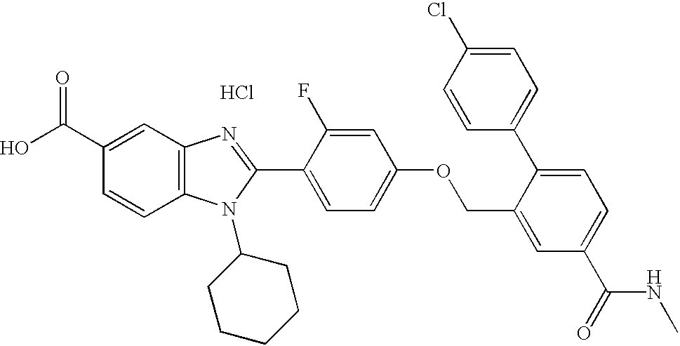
OC(C1=CC2=C(C=C1)N(C1CCCCC1)C(C1=CC=C(OCC3=CC(C(NC)=O)=CC=C3C3=CC=C(Cl)C=C3)C=C1F)=N2)=O.Cl
